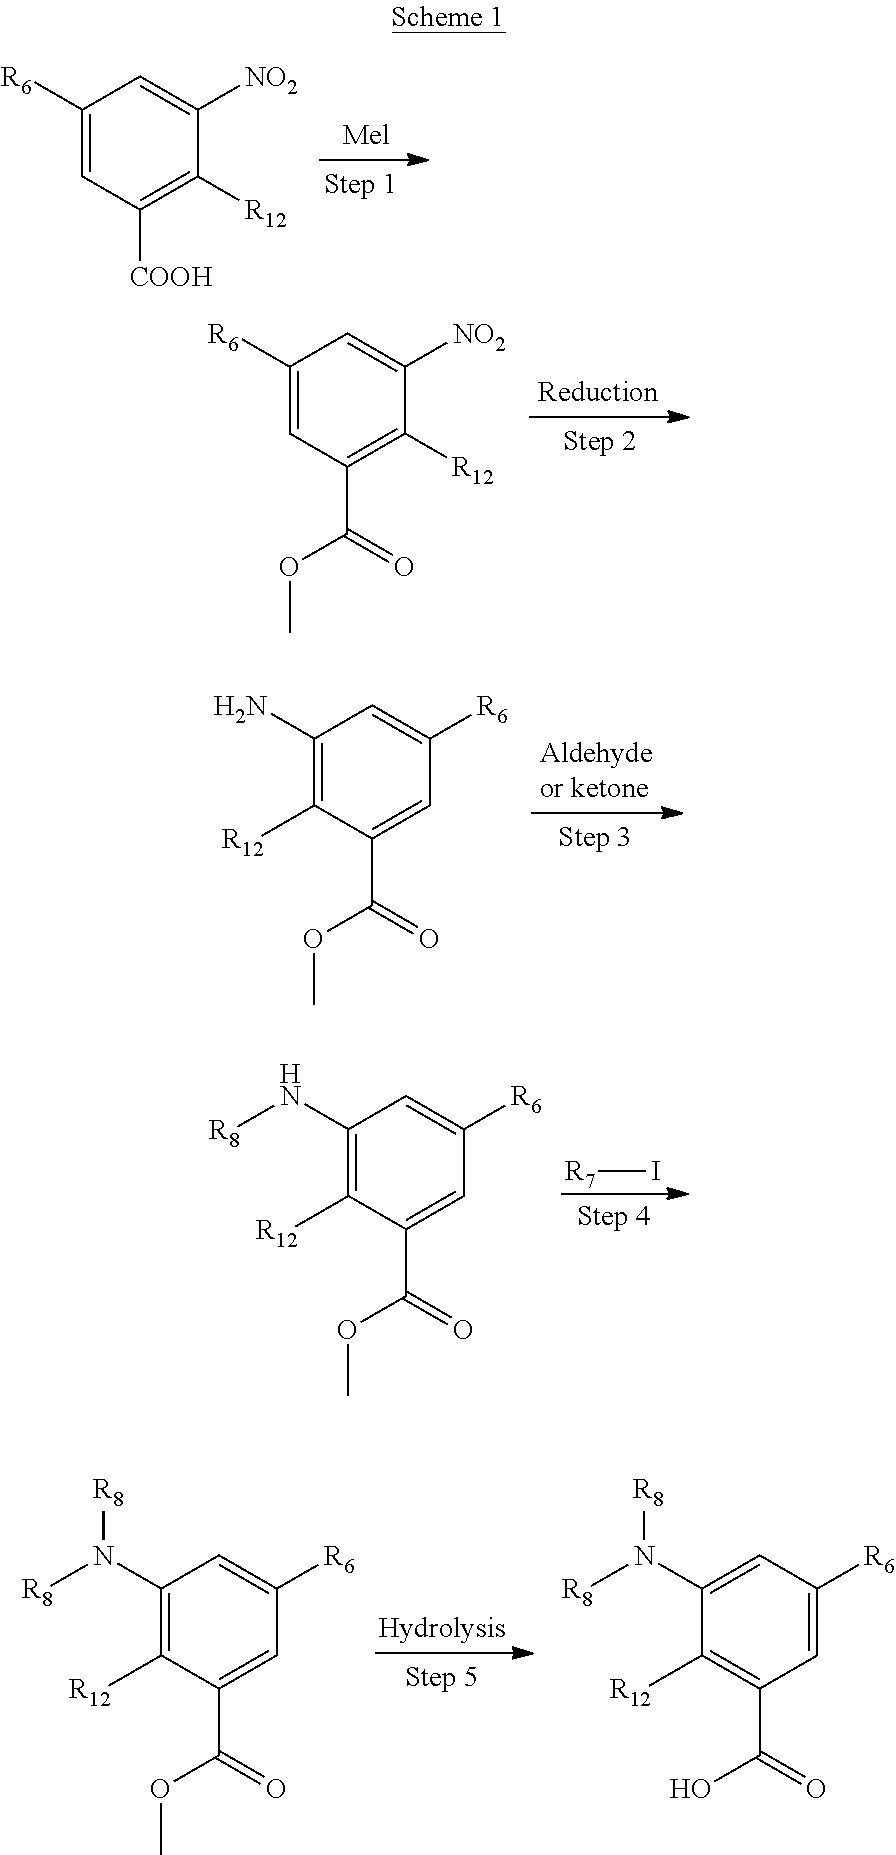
C1([R6])=CC([COOH])=C([R12])C([NO2])=C1.C1([R6])=CC(C(=O)OC)=C([R12])C([NO2])=C1.C1(N)=C([R12])C(C(=O)OC)=CC([R6])=C1.C1(N[R8])=C([R12])C(C(=O)OC)=CC([R6])=C1.[R7]I.C1(N([R8])[R8])=C([R12])C(C(=O)OC)=CC([R6])=C1.C1(N([R8])[R8])=CC([R6])=CC(C(=O)O)=C1[R12]
